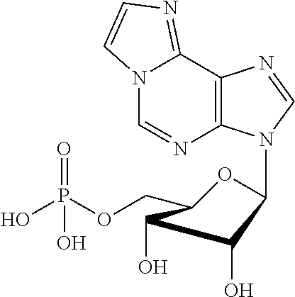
N12C=NC3=C(C1=NC=C2)N=CN3C1OC(COP(O)(=O)O)C(O)C1O
